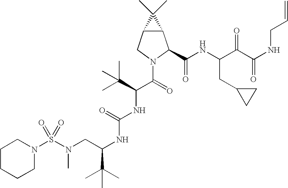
S(N(CC(NC(NC(C(N1C(C(NC(C(C(NCC=C)=O)=O)CC2CC2)=O)C2C(C1)C2(C)C)=O)C(C)(C)C)=O)C(C)(C)C)C)(=O)(=O)N1CCCCC1
